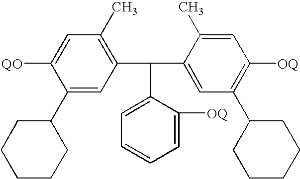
[QO]C1=CC(C)=C(C(C2=CC(C3CCCCC3)=C([OQ])C=C2C)C2=CC=CC=C2[OQ])C=C1C1CCCCC1
